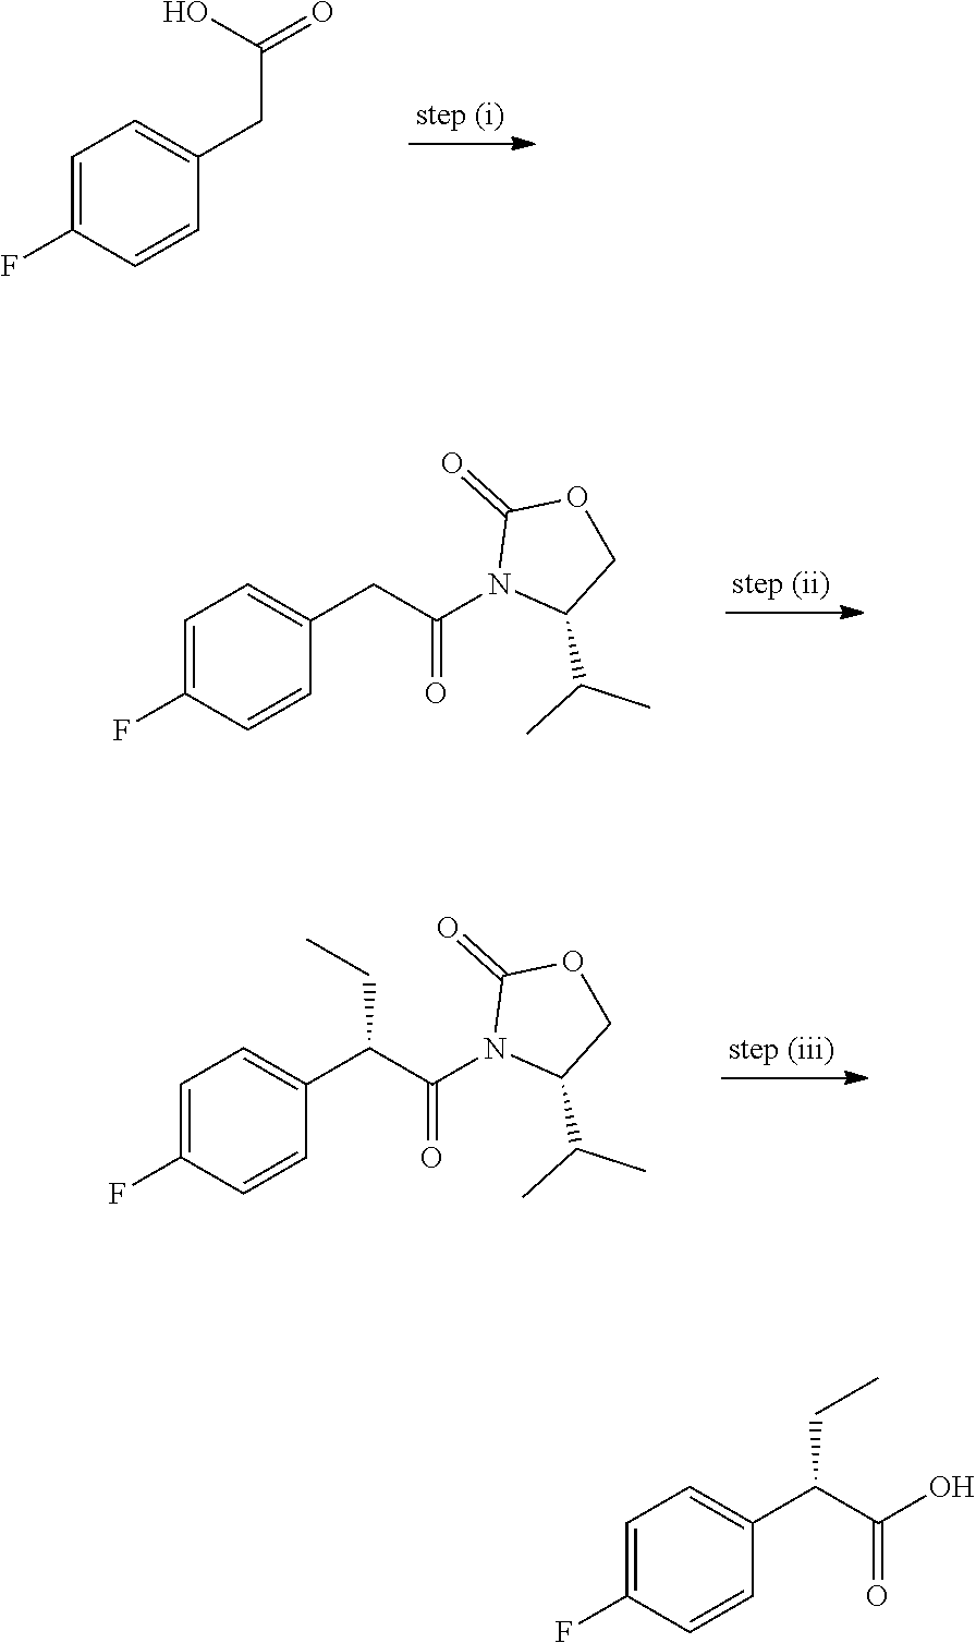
C1=C(F)C=CC(CC(=O)O)=C1.C1=C(F)C=CC(CC(N2C(C(C)C)COC2=O)=O)=C1.C1=C(F)C=CC(C(C(N2C(C(C)C)COC2=O)=O)CC)=C1.C1=C(F)C=CC(C(C(O)=O)CC)=C1
